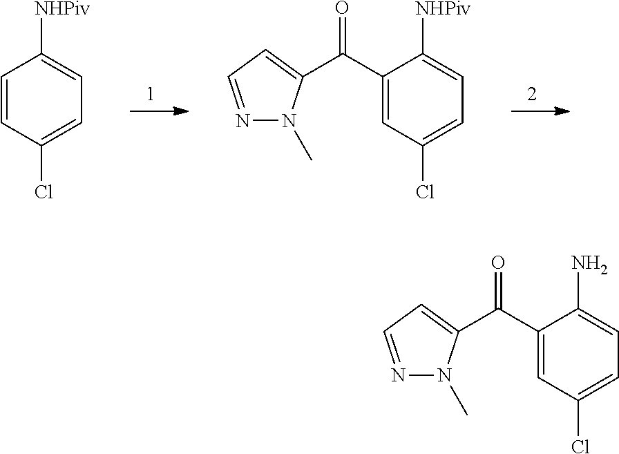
C1=CC(Cl)=CC=C1[NHPiv].C1(C(=O)C2=CC=NN2C)=CC(Cl)=CC=C1[NHPiv].C1(C(=O)C2=CC=NN2C)=CC(Cl)=CC=C1N
